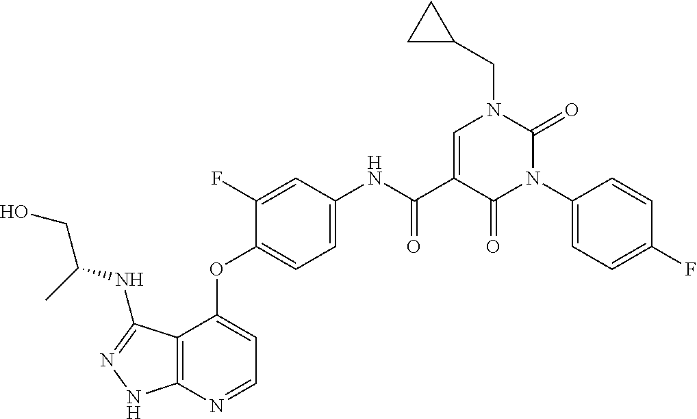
C12=C(N=CC=C1OC1=CC=C(NC(C3=CN(CC4CC4)C(=O)N(C4=CC=C(F)C=C4)C3=O)=O)C=C1F)NN=C2NC(CO)C
